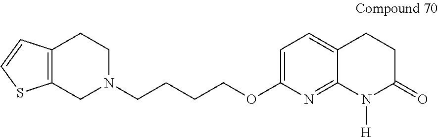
C1=C(OCCCCN2CC3=C(CC2)C=CS3)N=C2C(=C1)CCC(=O)N2[H]
